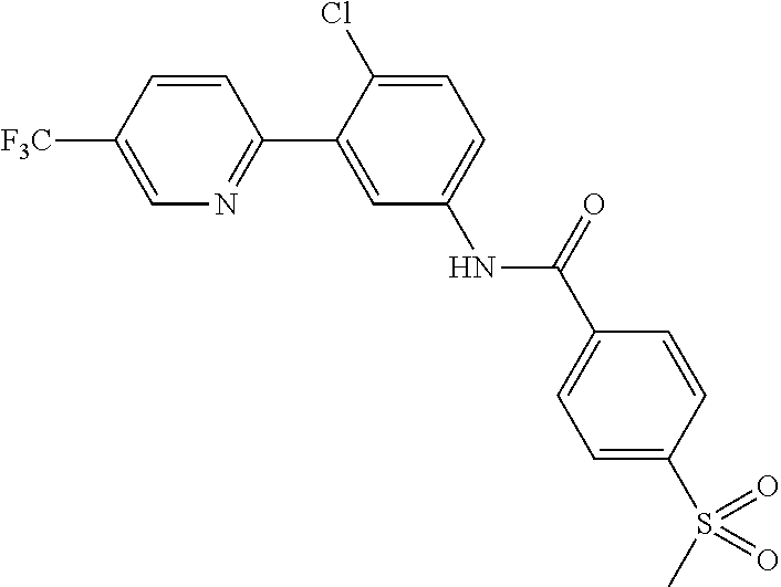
C1=CC([F3C])=CN=C1C1=CC(NC(C2=CC=C(S(C)(=O)=O)C=C2)=O)=CC=C1Cl
